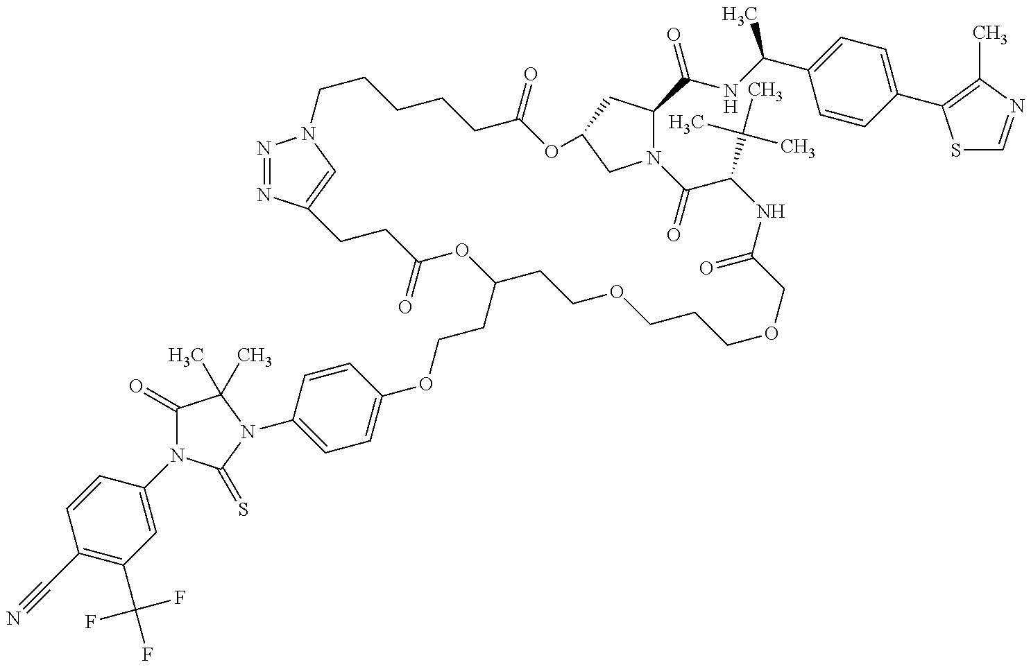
C1(C#N)=C(C(F)(F)F)C=C(N2C(=O)C(C)(C)N(C3=CC=C(OCCC4CCOCCCOCC(=O)NC(C(C)(C)C)C(=O)N5C(C(NC(C6=CC=C(C7=C(C)N=CS7)C=C6)C)=O)CC(OC(=O)CCCCCN6N=NC(=C6)CCC(=O)O4)C5)C=C3)C2=S)C=C1
